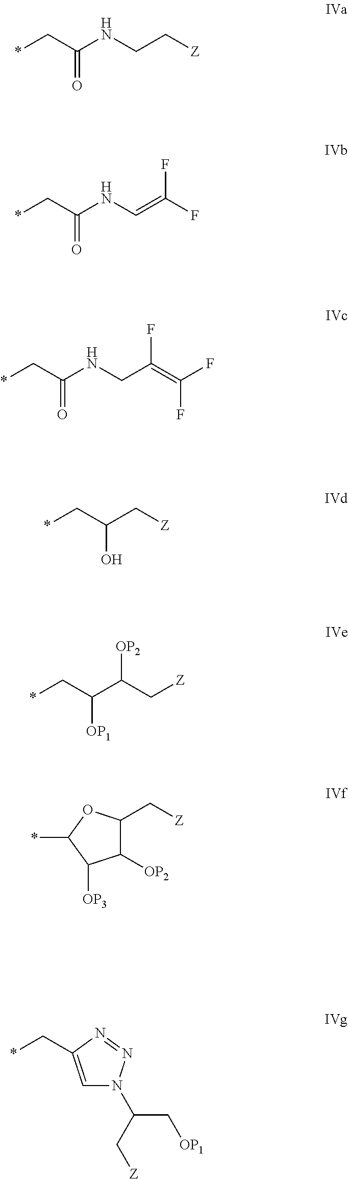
*CC(NCC[Z])=O.*CC(NC=C(F)F)=O.*CC(NCC(=C(F)F)F)=O.*CC(O)C[Z].*C1OC(C[Z])C([OP2])C1[OP3].*CC1=CN(C(C[Z])C[OP1])N=N1.*CC(C(C[Z])[OP2])[OP1]
